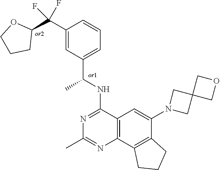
C12=C(C3=C(C(N4CC5(C4)COC5)=C1)CCC3)N=C(C)N=C2NC(C1=CC=CC(C(C2OCCC2)(F)F)=C1)C
